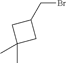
C1(CBr)CC(C)(C)C1
